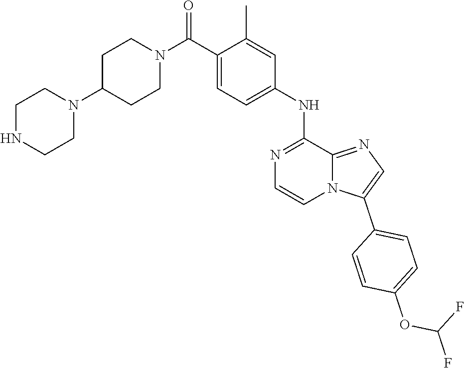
C1=C(C)C(C(N2CCC(N3CCNCC3)CC2)=O)=CC=C1NC1=NC=CN2C(C3=CC=C(OC(F)F)C=C3)=CN=C21
